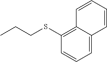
C1(SCCC)=C2C(=CC=C1)C=CC=C2
